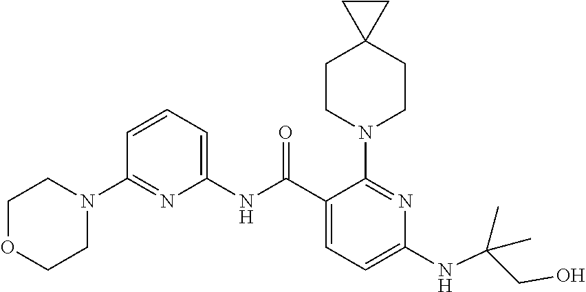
C1(NC(C2=CC=C(NC(CO)(C)C)N=C2N2CCC3(CC2)CC3)=O)=CC=CC(N2CCOCC2)=N1
